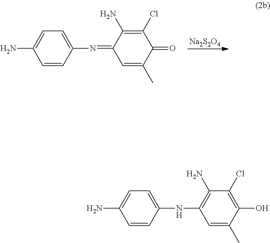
C1=CC(NC2=C(N)C(Cl)=C(O)C(C)=C2)=CC=C1N.C1=CC(N=C2C=C(C)C(=O)C(Cl)=C2N)=CC=C1N.[Na2S2O4]
